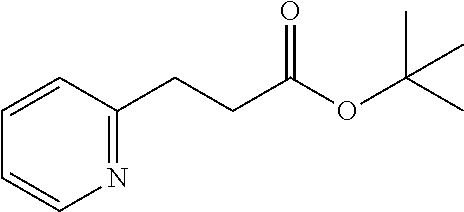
N1=C(CCC(OC(C)(C)C)=O)C=CC=C1
